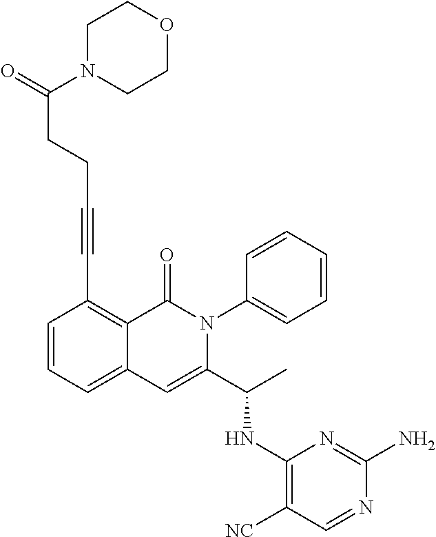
C1(C#CCCC(=O)N2CCOCC2)=C2C(=CC=C1)C=C(C(C)NC1=C([NC])C=NC(N)=N1)N(C1=CC=CC=C1)C2=O
